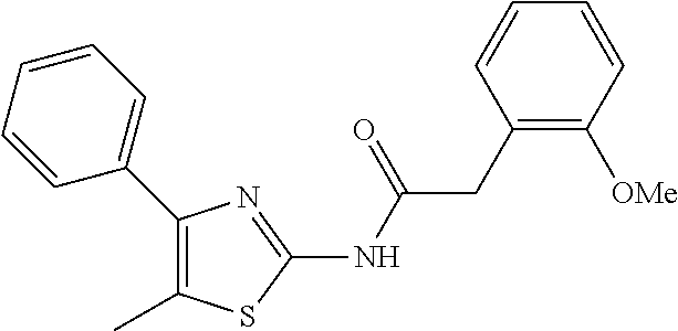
C1([OMe])=C(CC(NC2=NC(C3=CC=CC=C3)=C(C)S2)=O)C=CC=C1
